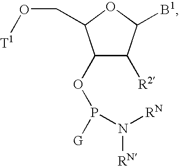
C1(OP([G])N([RN])[RN])C([R2])C([B1])OC1CO[T1]
